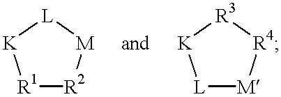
[K]1[R1][R2][M][L]1.[K]1[L][M][R4][R3]1
